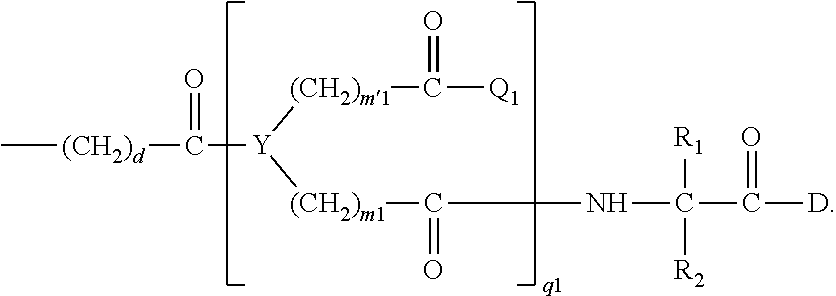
C[(CH2)d]C([Y]([(CH2)m1]C([Q1])=O)[(CH2)m1]C(NC(C([D])=O)([R1])[R2])=O)=O
